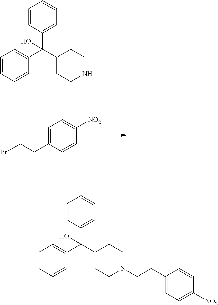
C1=C(CCBr)C=CC([NO2])=C1.C1=CC=CC=C1C(C1=CC=CC=C1)(C1CCNCC1)O.C1(C(C2CCN(CCC3=CC=C([NO2])C=C3)CC2)(C2=CC=CC=C2)O)=CC=CC=C1
